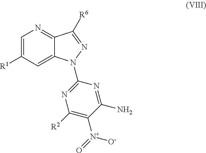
C1=C([R1])C=C2C(=N1)C([R6])=NN2C1=NC([R2])=C([N+](=O)[O-])C(N)=N1
